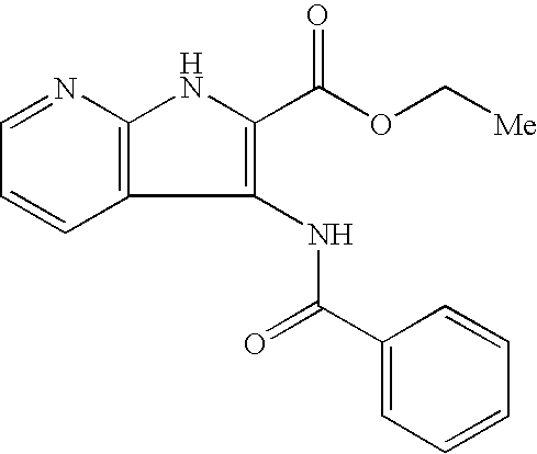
C12=C(N=CC=C1)NC(C(OC[Me])=O)=C2NC(C1=CC=CC=C1)=O
